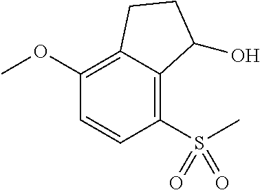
C1(OC)=C2C(=C(S(C)(=O)=O)C=C1)C(O)CC2
